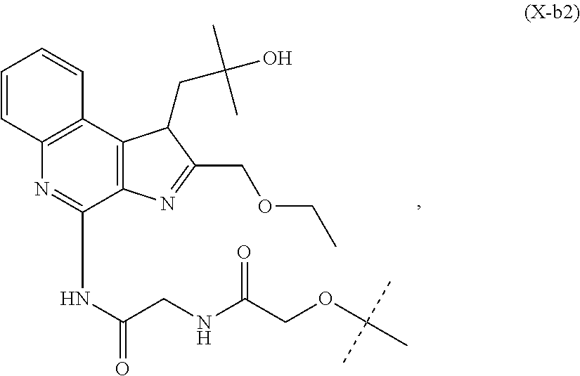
C(NC(=O)COC(C)(C)C)C(NC1=NC2=C(C3=C1N=C(COCC)C3CC(O)(C)C)C=CC=C2)=O
